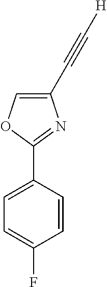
C1(C#C[H])=COC(C2=CC=C(F)C=C2)=N1
